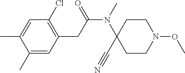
C1(C)=CC(CC(N(C2(C#N)CCN(OC)CC2)C)=O)=C(Cl)C=C1C
